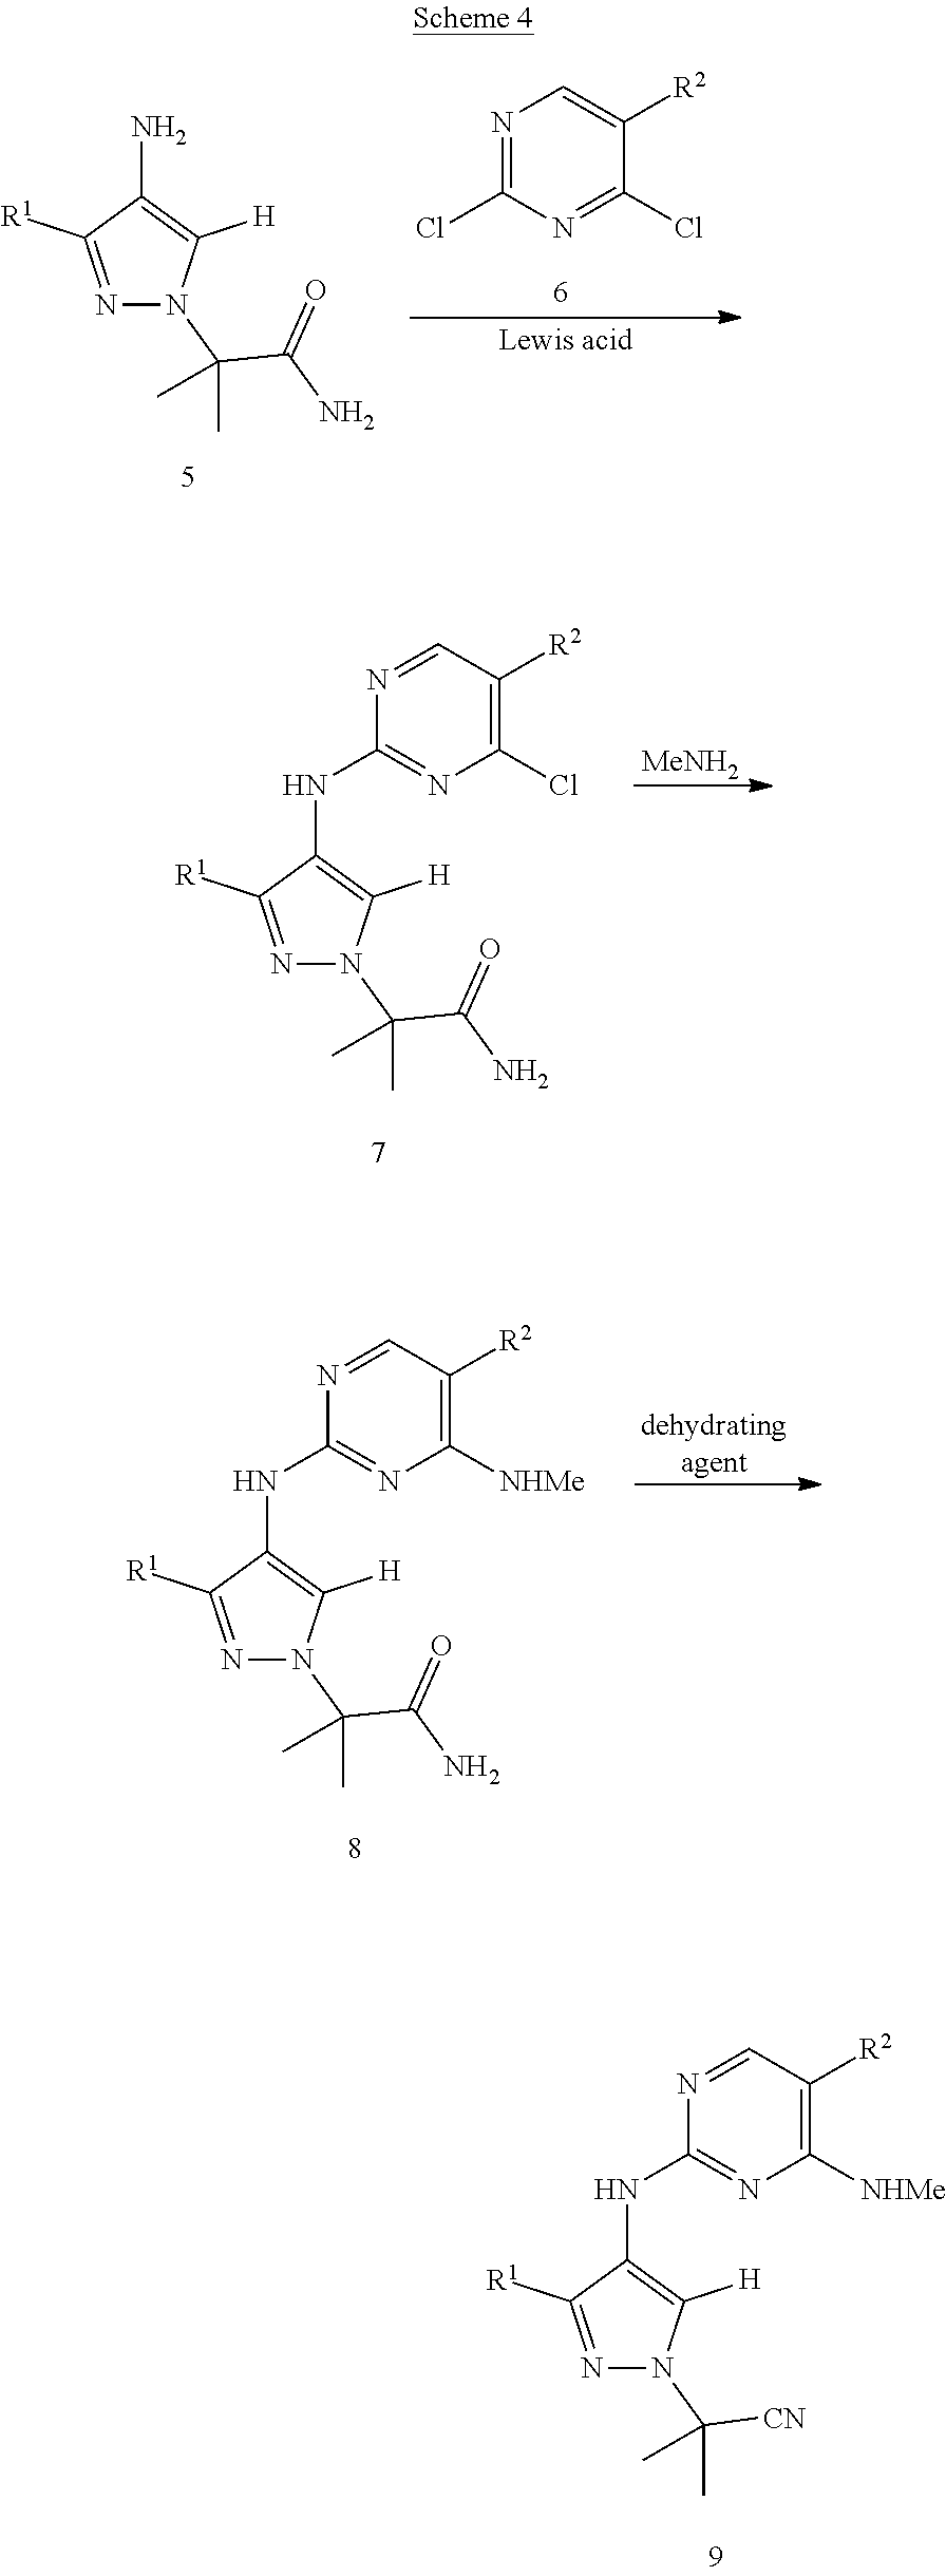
N1=C([R1])C(N)=C([H])N1C(C)(C(N)=O)C.N1=C(Cl)N=C(Cl)C([R2])=C1.N1=CC([R2])=C(Cl)N=C1NC1=C([H])N(C(C)(C(N)=O)C)N=C1[R1].[MeNH2].N1=CC([R2])=C([NHMe])N=C1NC1=C([H])N(C(C)(C(N)=O)C)N=C1[R1].[dehydratingagent].N1=CC([R2])=C([NHMe])N=C1NC1=C([H])N(C(C)([CN])C)N=C1[R1]
